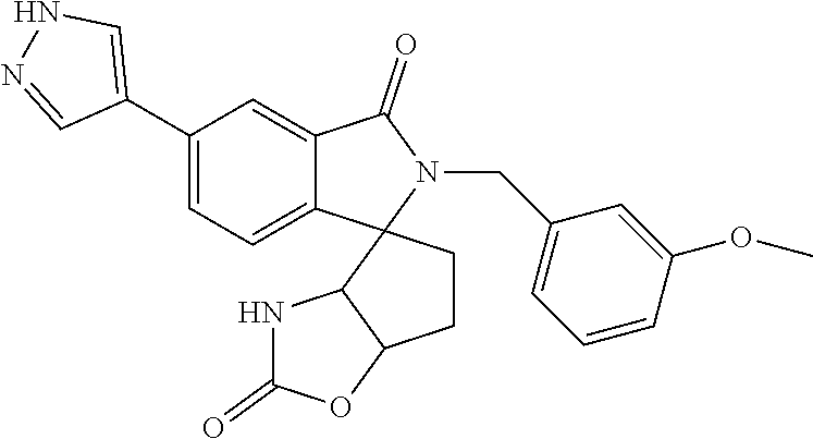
C1(C2=CNN=C2)=CC=C2C(=C1)C(=O)N(CC1=CC=CC(OC)=C1)C21C2C(CC1)OC(=O)N2
